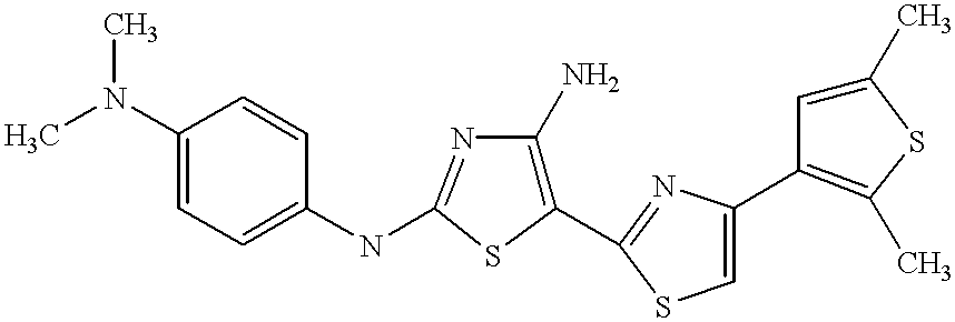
C1(N(C)C)=CC=C(NC2=NC(N)=C(C3=NC(C4=C(C)SC(C)=C4)=CS3)S2)C=C1
